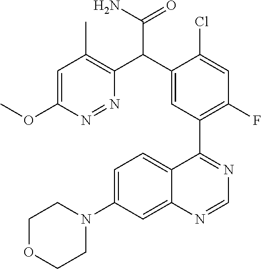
C12=CC(N3CCOCC3)=CC=C1C(C1=C(F)C=C(Cl)C(C(C3=C(C)C=C(OC)N=N3)C(N)=O)=C1)=NC=N2
